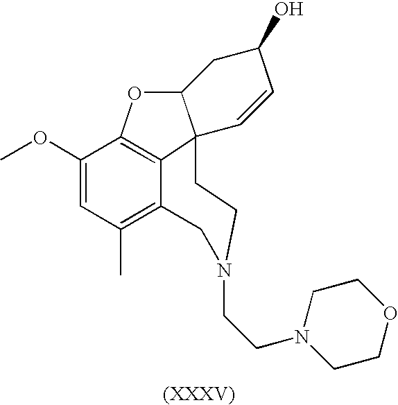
C1(OC)=CC(C)=C2C3=C1OC1C3(C=CC(O)C1)CCN(CCN1CCOCC1)C2
